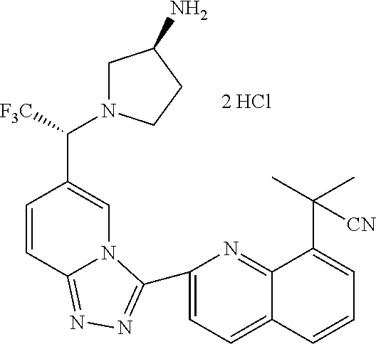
C1=C(C2=NN=C3C=CC(C([F3C])N4CC(N)CC4)=CN32)N=C2C(=C1)C=CC=C2C(C)(C)[CN]
